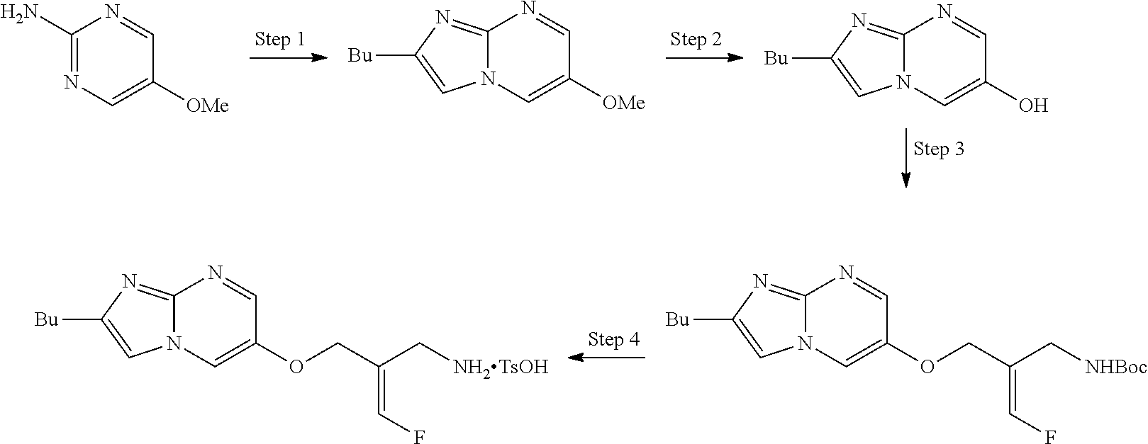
C1=C(OCC(C[NHBoc])=CF)C=NC2=NC([Bu])=CN12.C1=C(OCC(C[NH2TsOH])=CF)C=NC2=NC([Bu])=CN12.C1=C([OMe])C=NC2=NC([Bu])=CN12.C1=C([OMe])C=NC(N)=N1.C1=C(O)C=NC2=NC([Bu])=CN12
